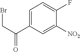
C(C1=CC=C(F)C([NO2])=C1)(CBr)=O
